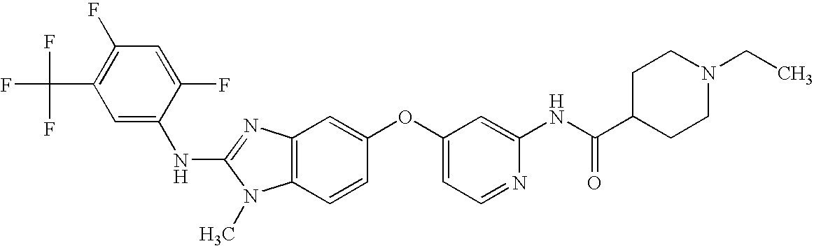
C1=C(F)C(NC2=NC3=C(N2C)C=CC(OC2=CC=NC(NC(C4CCN(CC)CC4)=O)=C2)=C3)=CC(C(F)(F)F)=C1F
